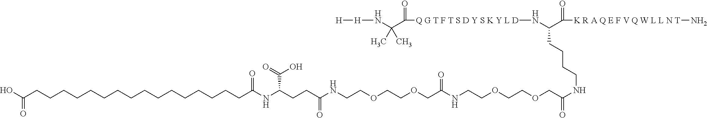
C(COCCOCCNC(CCC(NC(CCCCCCCCCCCCCCCCC(O)=O)=O)C(O)=O)=O)(=O)NCCOCCOCC(=O)NCCCCC(N[Q G T F T S D Y S K Y L D]C(=O)C(N[H][H])(C)C)C(=O)[K R A Q E F V Q W L L N T]N
